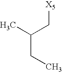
C(CC)(C)C[X5]
